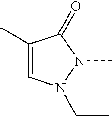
C1(C)=CN(CC)N(C)C1=O
